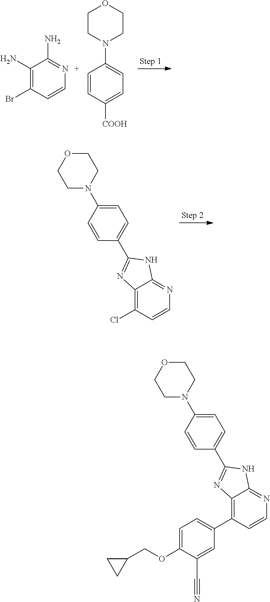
C12=C(Cl)C=CN=C1NC(C1=CC=C(N3CCOCC3)C=C1)=N2.C1=CC([COOH])=CC=C1N1CCOCC1.C1(N)=C(Br)C=CN=C1N.C12=C(C3=CC=C(OCC4CC4)C(C#N)=C3)C=CN=C1NC(C1=CC=C(N3CCOCC3)C=C1)=N2
